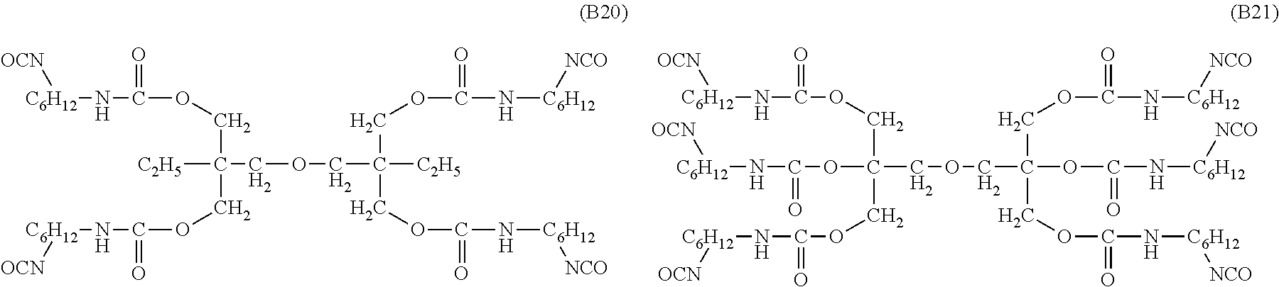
[C6H12](NC(OCC(COC(=O)N[C6H12][OCN])([C2H5])COCC([C2H5])(COC(N[C6H12][NCO])=O)COC(N[C6H12][NCO])=O)=O)[OCN].[C6H12](NC(OCC(COC(=O)N[C6H12][OCN])(OC(=O)N[C6H12][OCN])COCC(OC(=O)N[C6H12][NCO])(COC(N[C6H12][NCO])=O)COC(N[C6H12][NCO])=O)=O)[OCN]
